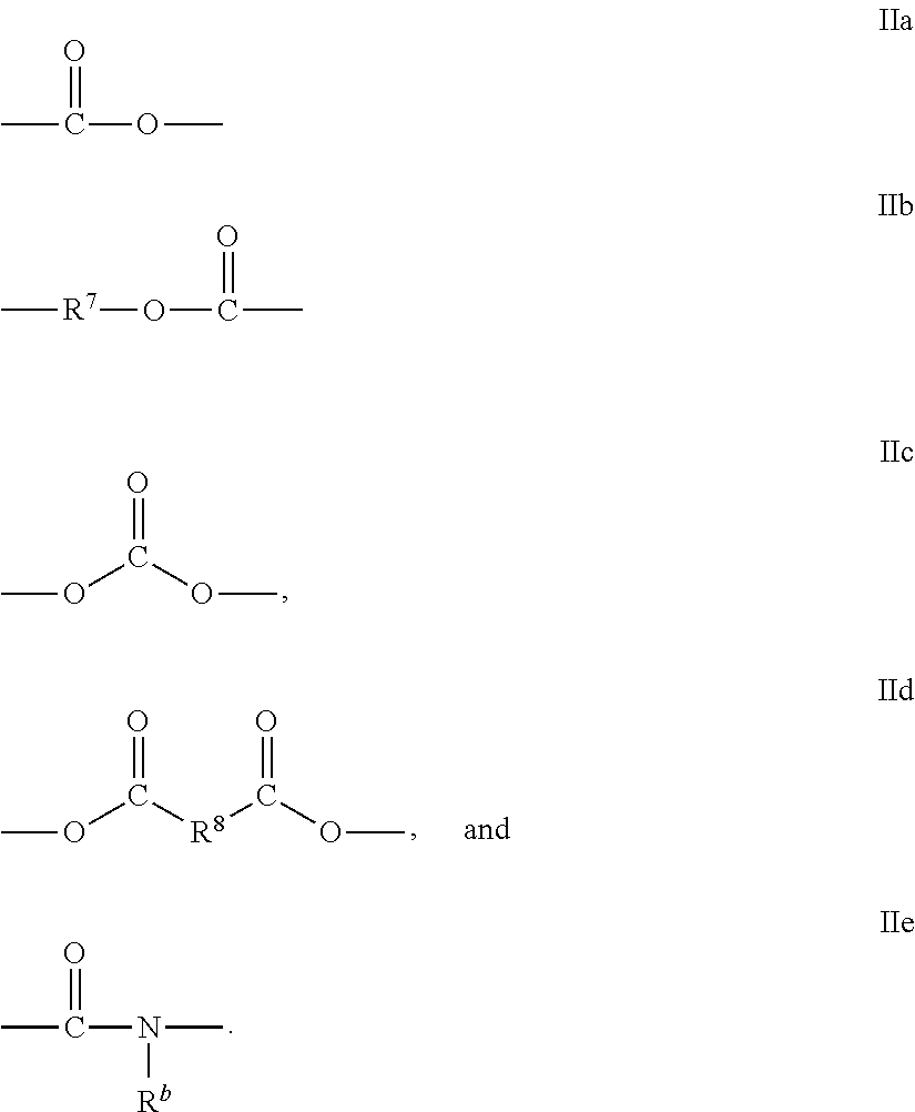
COC(OC)=O.CC(N(C)[Rb])=O.COC([R8]C(OC)=O)=O.CC(OC)=O.O(C(C)=O)[R7]C
